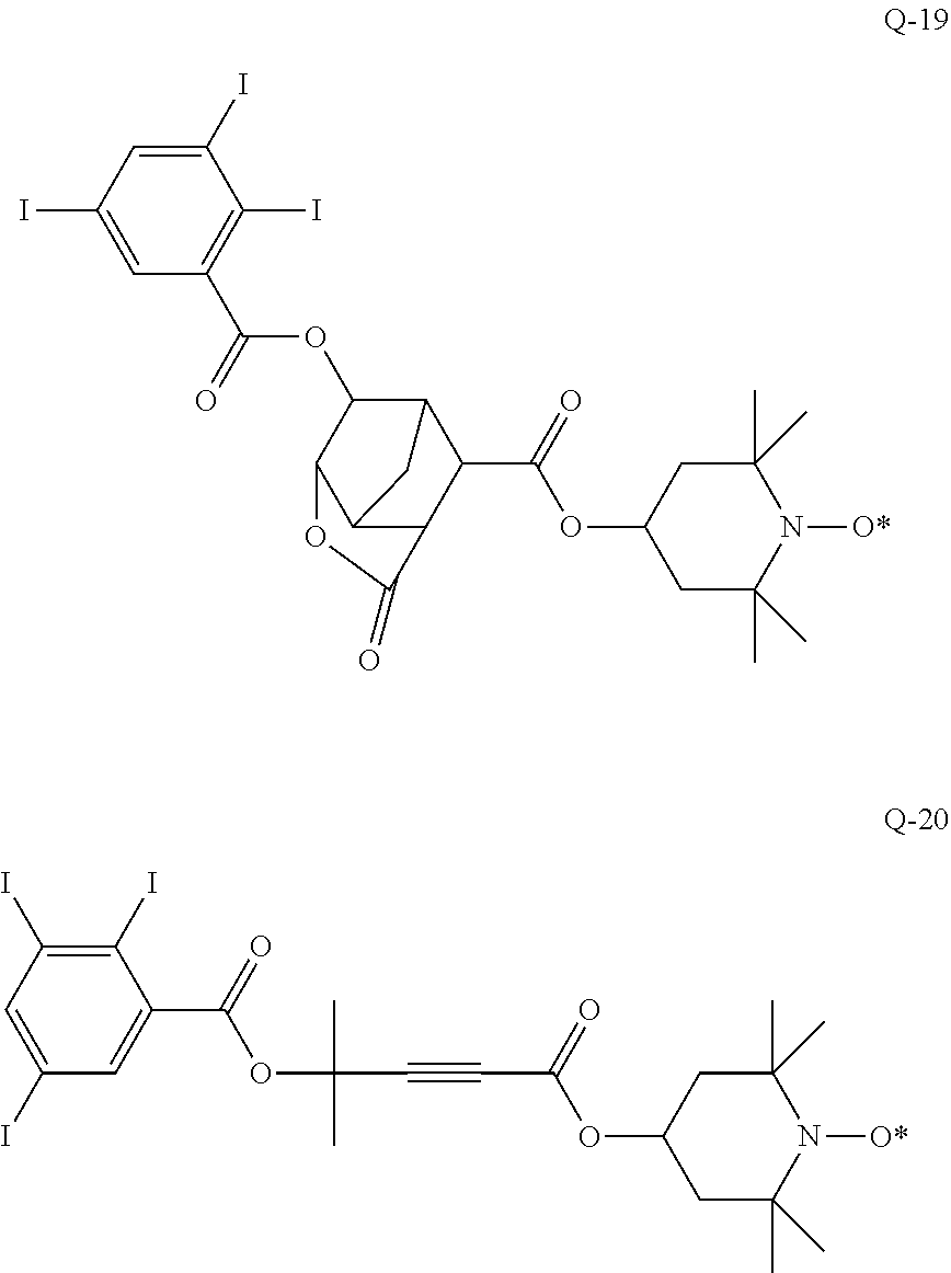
C1(C(OC2CC(C)(C)N([O*])C(C)(C)C2)=O)C2C(OC(C3=C(I)C(I)=CC(I)=C3)=O)C3C(C1C(=O)O3)C2.C(OC1CC(C)(C)N([O*])C(C)(C)C1)(=O)C#CC(C)(C)OC(C1=CC(I)=CC(I)=C1I)=O
